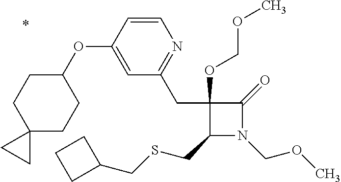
C1(CC2=NC=CC(OC3CCC4(CC3)CC4)=C2)(OCOC)C(CSCC2CCC2)N(COC)C1=O
